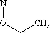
NOCC
